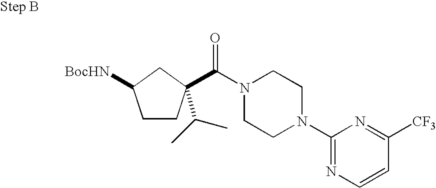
[BocHN]C1CCC(C(=O)N2CCN(C3=NC=CC([CF3])=N3)CC2)(C(C)C)C1
